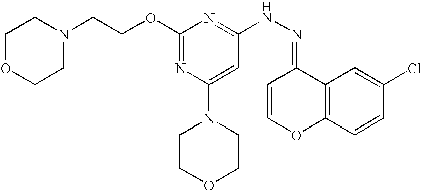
N1(CCOC2=NC(N3CCOCC3)=CC(NN=C3C=COC4=C3C=C(Cl)C=C4)=N2)CCOCC1
